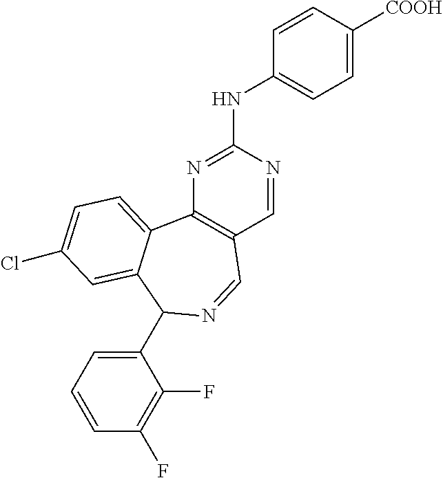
C1=NC(NC2=CC=C([COOH])C=C2)=NC2=C1C=NC(C1=CC=CC(F)=C1F)C1=CC(Cl)=CC=C21
